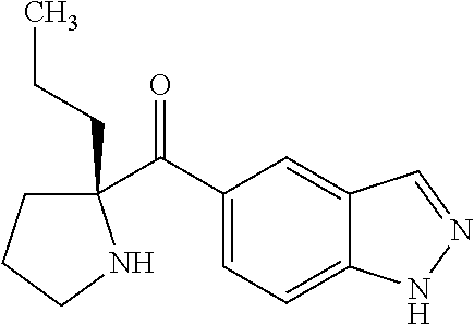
C1(C(C2=CC=C3C(=C2)C=NN3)=O)(CCC)CCCN1
